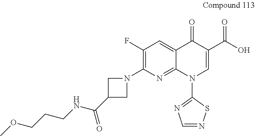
C1(F)=C(N2CC(C(NCCCOC)=O)C2)N=C2C(=C1)C(=O)C(C(O)=O)=CN2C1=NC=NS1
